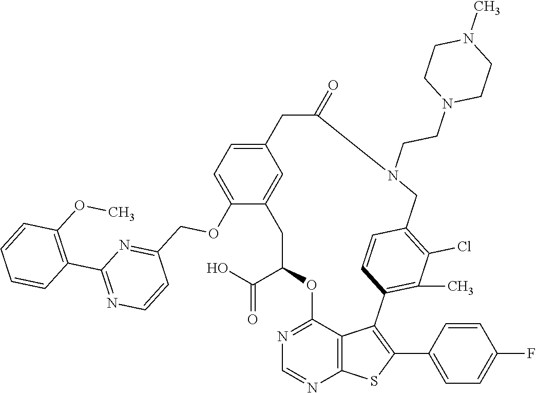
C1C(C(O)=O)OC2=NC=NC3=C2C(=C(C2=CC=C(F)C=C2)S3)C2=C(C)C(Cl)=C(C=C2)CN(CCN2CCN(C)CC2)C(=O)CC2=CC=C(OCC3=NC(C4=C(OC)C=CC=C4)=NC=C3)C1=C2
